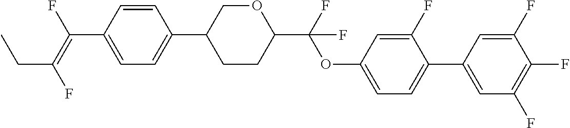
C1=CC(C(=C(F)CC)F)=CC=C1C1CCC(C(OC2=CC=C(C3=CC(F)=C(F)C(F)=C3)C(F)=C2)(F)F)OC1
